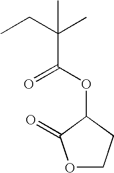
O1CCC(OC(=O)C(CC)(C)C)C1=O
